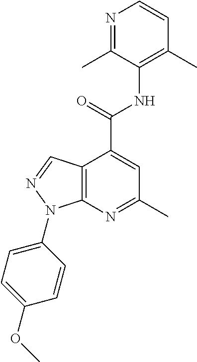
N1=C(C)C(NC(C2=CC(C)=NC3=C2C=NN3C2=CC=C(OC)C=C2)=O)=C(C)C=C1
